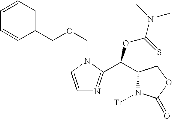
C1(C(C2=NC=CN2COCC2CC=CC=C2)OC(N(C)C)=S)N([Tr])C(=O)OC1
